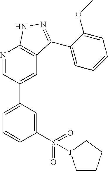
N1=CC(C2=CC=CC(S(=O)(=O)[J]3CCCC3)=C2)=CC2=C1NN=C2C1=CC=CC=C1OC
